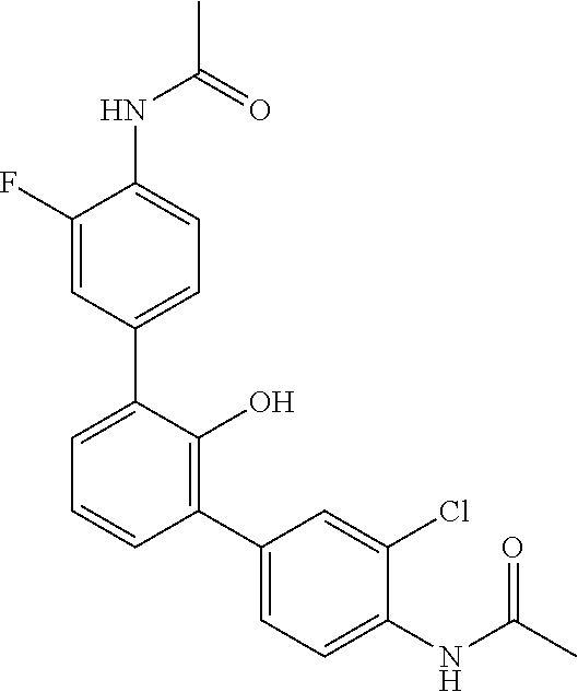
C1(F)=CC(C2=CC=CC(C3=CC=C(NC(=O)C)C(Cl)=C3)=C2O)=CC=C1NC(=O)C
